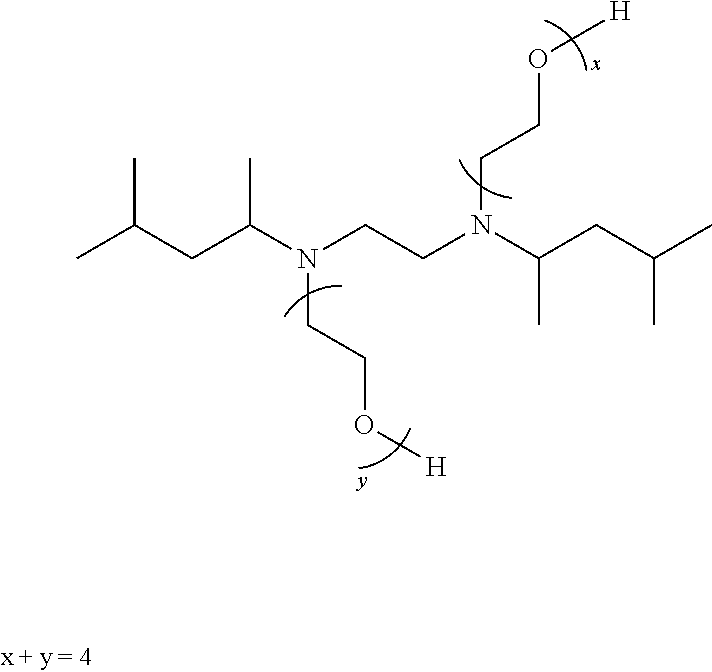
CC(CC(N(CCN(C(CC(C)C)C)CCO[H])CCO[H])C)C
